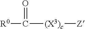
[R0]C(=O)[(X3)c][Z]
